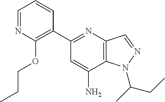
C1=NC(OCCC)=C(C2=NC3=C(C(N)=C2)N(C(CC)C)N=C3)C=C1
